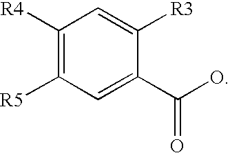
C1([R4])=C([R5])C=C(C(O)=O)C([R3])=C1
